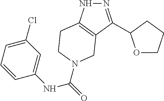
N1=C(C2OCCC2)C2=C(N1)CCN(C(NC1=CC(Cl)=CC=C1)=O)C2
